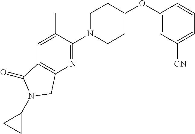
C1(OC2CCN(C3=NC4=C(C=C3C)C(=O)N(C3CC3)C4)CC2)=CC([CN])=CC=C1
